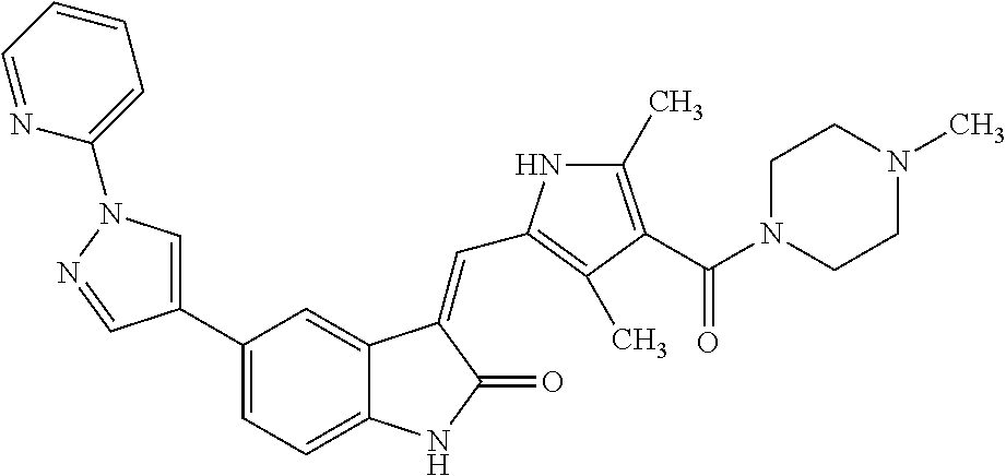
C1(C2=CN(C3=CC=CC=N3)N=C2)=CC=C2C(=C1)C(=CC1=C(C)C(C(N3CCN(C)CC3)=O)=C(C)N1)C(=O)N2
